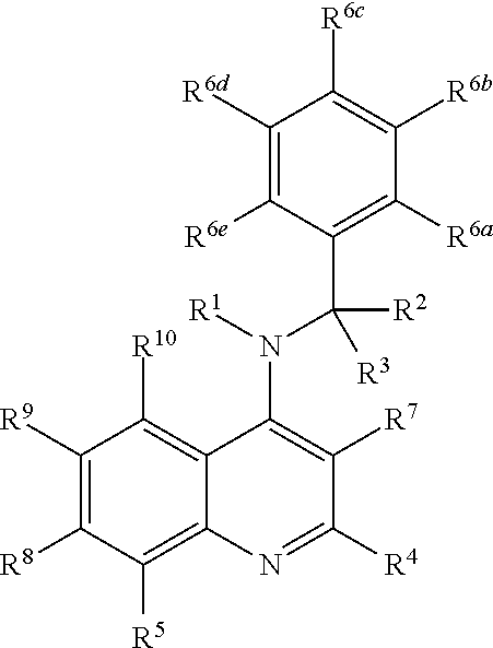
C1([R6d])=C([R6e])C(C(N([R1])C2=C([R7])C([R4])=NC3=C([R5])C([R8])=C([R9])C([R10])=C23)([R2])[R3])=C([R6a])C([R6b])=C1[R6c]
